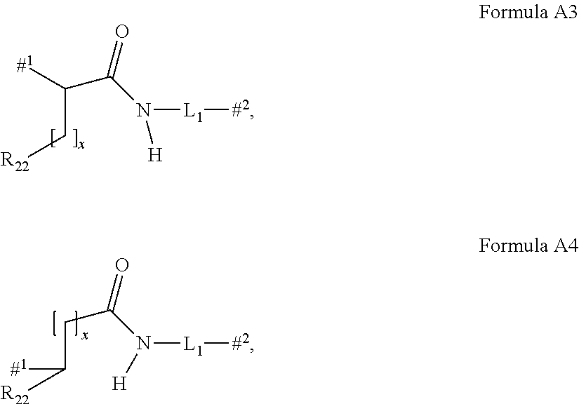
C(C[R22])([#1])C(N([L1][#2])[H])=O.C(C([R22])[#1])C(N([L1][#2])[H])=O
